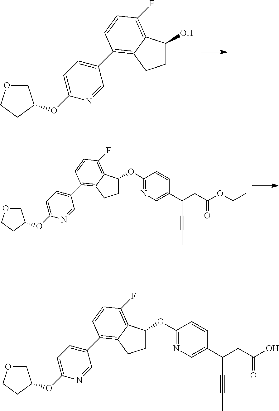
C1C(O)C2=C(F)C=CC(C3=CC=C(OC4COCC4)N=C3)=C2C1.C1C(OC2=NC=C(C(CC(=O)OCC)C#CC)C=C2)C2=C(F)C=CC(C3=CC=C(OC4COCC4)N=C3)=C2C1.C1C(OC2=NC=C(C(CC(O)=O)C#CC)C=C2)C2=C(F)C=CC(C3=CC=C(OC4COCC4)N=C3)=C2C1
